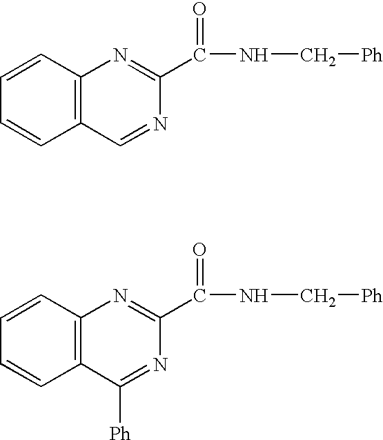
C1=CC2=C(C=C1)C=NC(C(NC[Ph])=O)=N2.C1=CC2=C(C=C1)C([Ph])=NC(C(NC[Ph])=O)=N2
